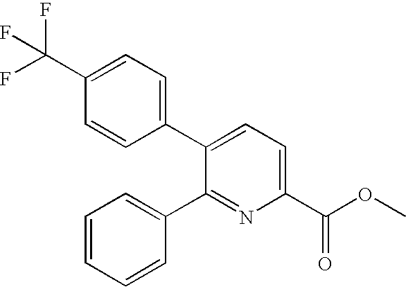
C1(C(F)(F)F)=CC=C(C2=CC=C(C(=O)OC)N=C2C2=CC=CC=C2)C=C1
